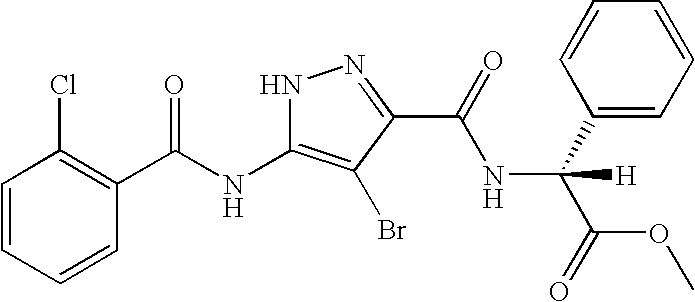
C1=CC=CC(C(NC2=C(Br)C(C(NC(C3=CC=CC=C3)(C(OC)=O)[H])=O)=NN2)=O)=C1Cl
